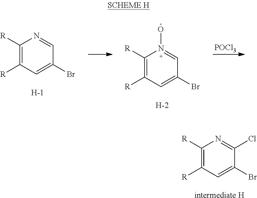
C1([R])=C([R])C=C(Br)C=N1.[H].C1([R])=C([R])C=C(Br)C=N1O.[H].[POCl3].C1([R])=C([R])C=C(Br)C(Cl)=N1.[intermediate H]
